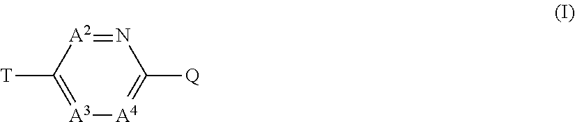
[T]C1=[A3][A4]=C([Q])N=[A2]1
